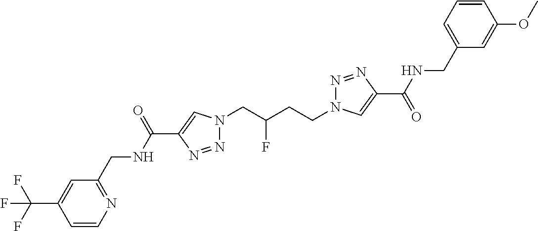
C1(C(NCC2=NC=CC(C(F)(F)F)=C2)=O)=CN(CC(CCN2N=NC(C(=O)NCC3=CC=CC(OC)=C3)=C2)F)N=N1
